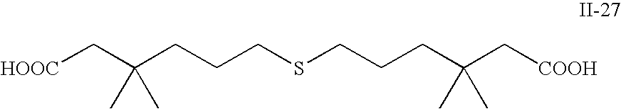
C(CSCCCC(C[HOOC])(C)C)CC(C[COOH])(C)C
